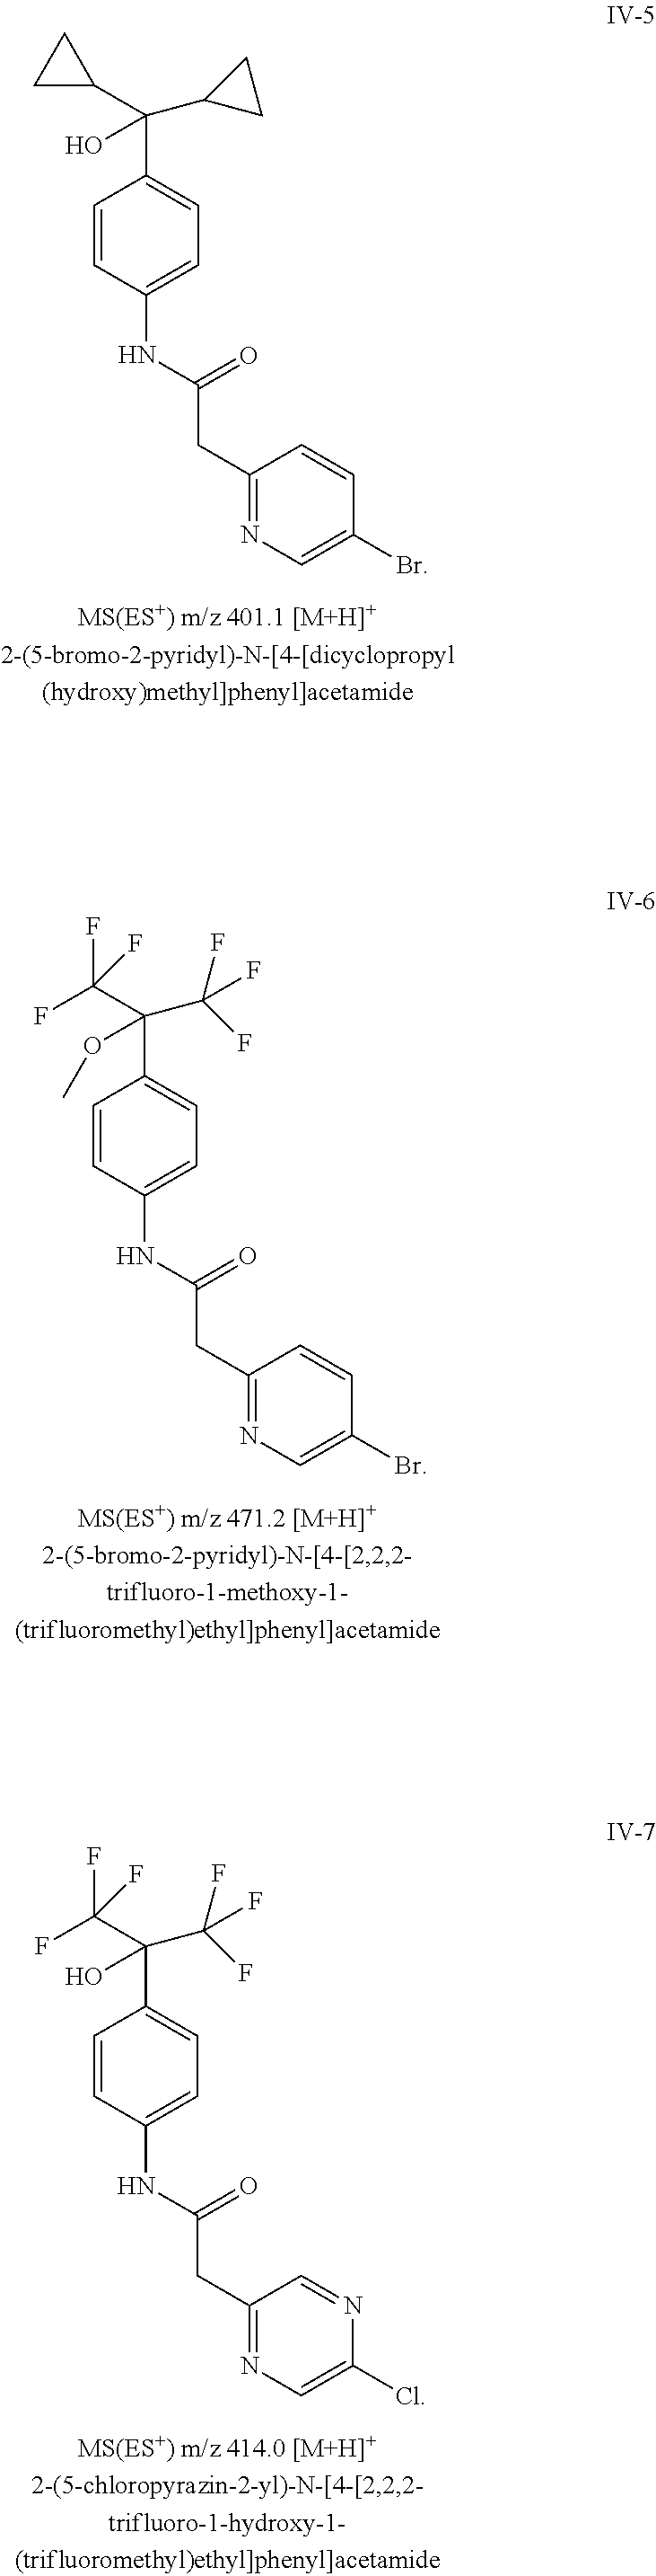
C1=CC(NC(CC2=NC=C(Br)C=C2)=O)=CC=C1C(O)(C1CC1)C1CC1.C1=CC(NC(CC2=NC=C(Br)C=C2)=O)=CC=C1C(C(F)(F)F)(C(F)(F)F)OC.C1=CC(NC(CC2=NC=C(Cl)N=C2)=O)=CC=C1C(C(F)(F)F)(C(F)(F)F)O
